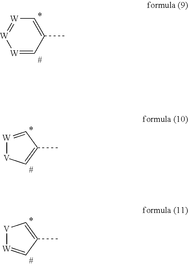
[W]1=CC(C)=C[W]=[W]1.[W]1=CC(C)=C[V]1.[V]1[W]=CC(C)=C1
